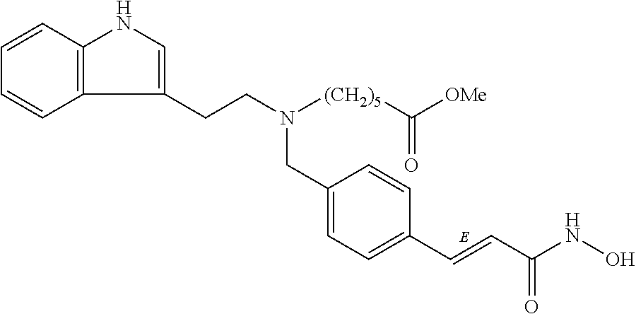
C12=C(C=CC=C1)NC=C2CCN([(CH2)5]C([OMe])=O)CC1=CC=C(C=CC(NO)=O)C=C1
